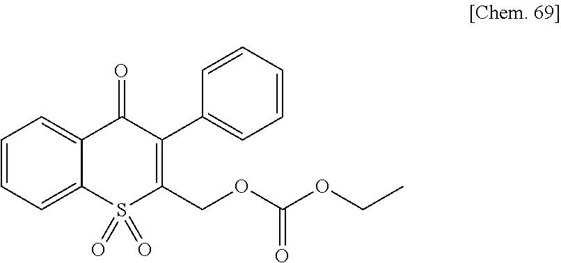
C1=CC=C2C(=C1)C(=O)C(C1=CC=CC=C1)=C(COC(=O)OCC)S2(=O)=O
